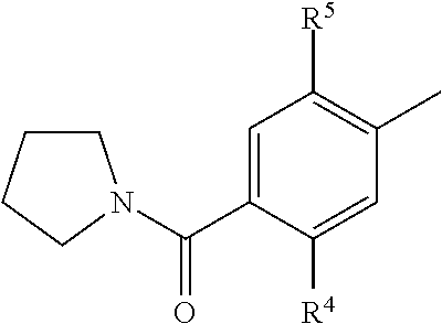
C1=C(C(=O)N2CCCC2)C([R4])=CC(C)=C1[R5]
